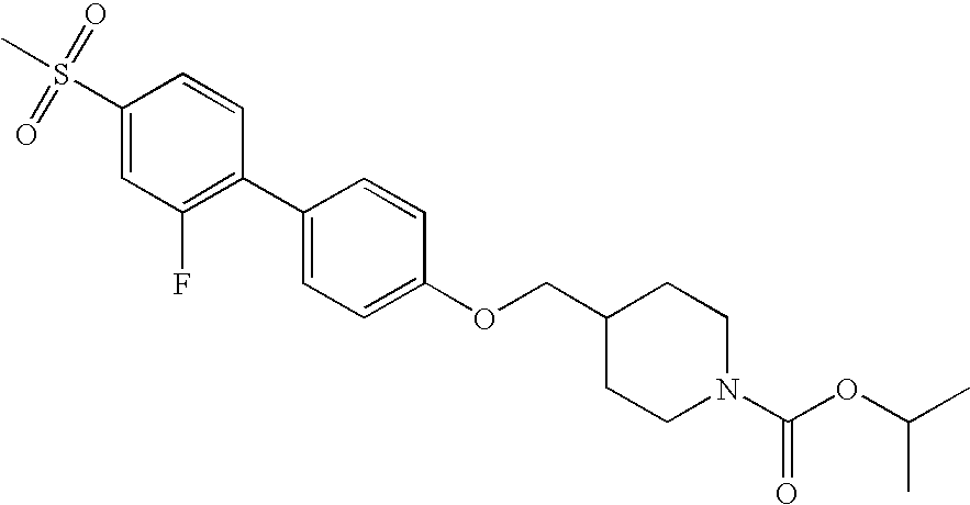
C1(S(C)(=O)=O)=CC(F)=C(C2=CC=C(OCC3CCN(C(=O)OC(C)C)CC3)C=C2)C=C1
